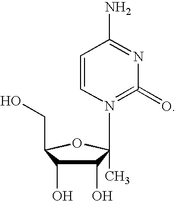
C1(O)C(O)C(CO)OC1(C)N1=C(=O)N=C(N)C=C1
